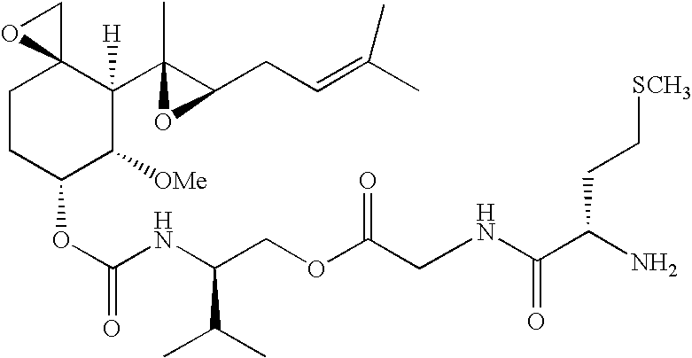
C1CC(OC(=O)NC(COC(CNC(C(N)CC[SCH3])=O)=O)C(C)C)C([OMe])C(C2(C)C(CC=C(C)C)O2)([H])C12CO2
